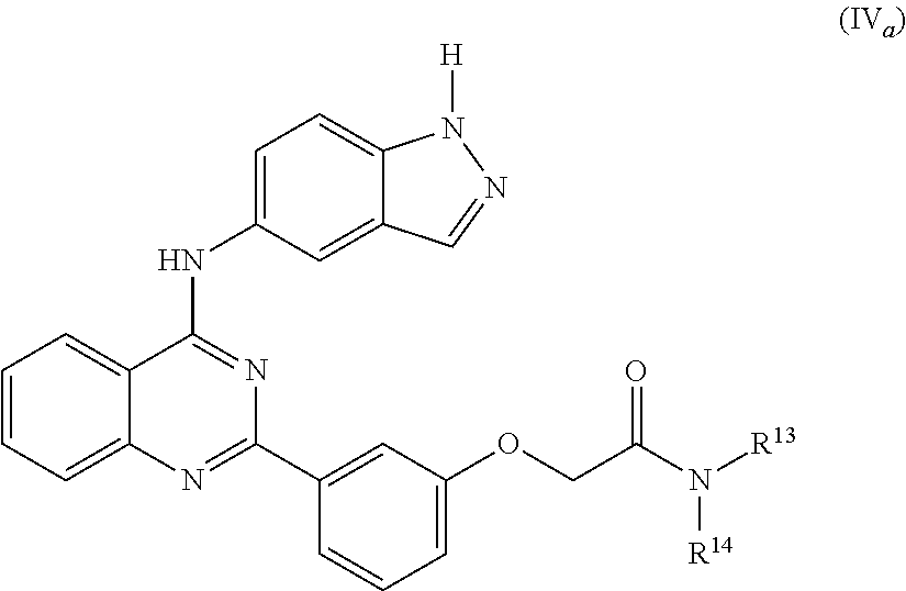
C1=CC=C2C(=C1)C(NC1=CC=C3C(=C1)C=NN3[H])=NC(C1=CC(OCC(N([R13])[R14])=O)=CC=C1)=N2
